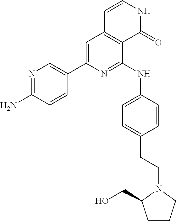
N1=C(N)C=CC(C2=CC3=C(C(NC4=CC=C(CCN5CCCC5CO)C=C4)=N2)C(=O)NC=C3)=C1
